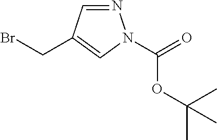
N1=CC(CBr)=CN1C(=O)OC(C)(C)C
